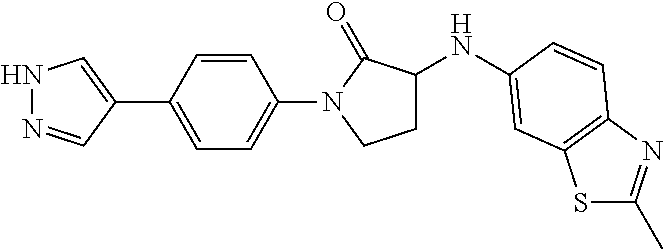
S1C(C)=NC2=C1C=C(NC1CCN(C3=CC=C(C4=CNN=C4)C=C3)C1=O)C=C2
